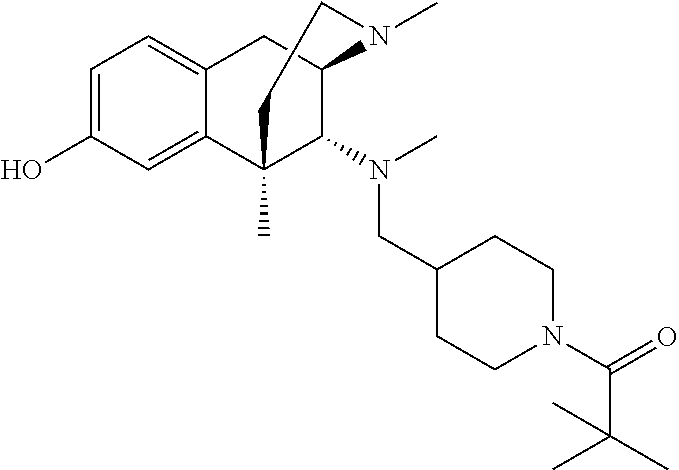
C1=C(O)C=C2C(=C1)CC1C(N(CC3CCN(C(=O)C(C)(C)C)CC3)C)C2(C)CCN1C
